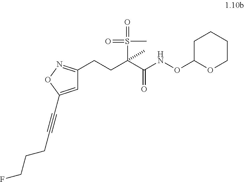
C1=C(C#CCCCF)ON=C1CCC(C(NOC1OCCCC1)=O)(S(=O)(C)=O)C
